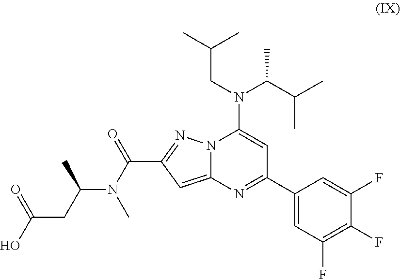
N12C(=CC(C(=O)N(C)C(CC(O)=O)C)=N1)N=C(C1=CC(F)=C(F)C(F)=C1)C=C2N(CC(C)C)C(C(C)C)C
